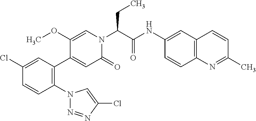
C1(Cl)=CC(C2=CC(=O)N(C(C(NC3=CC4=C(C=C3)N=C(C)C=C4)=O)CC)C=C2OC)=C(N2N=NC(Cl)=C2)C=C1
